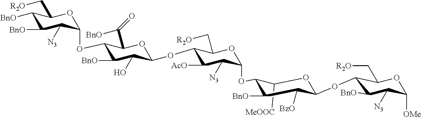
C1([MeOOC])C(OC2C([N3])C([AcO])C(OC3C(O)C([BnO])C(OC4C([N3])C([BnO])C([BnO])C(C[R2O])O4)C(C([BnO])=O)O3)C(C[R2O])O2)C([BnO])C([BzO])C(OC2C([BnO])C([N3])C([OMe])OC2C[R2O])O1
